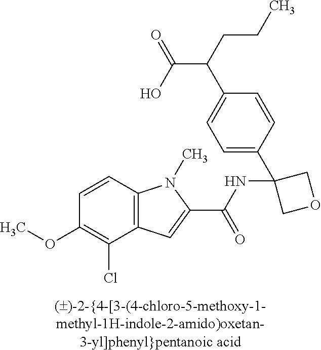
C1=CC2=C(C(Cl)=C1OC)C=C(C(NC1(C3=CC=C(C(C(O)=O)CCC)C=C3)COC1)=O)N2C
